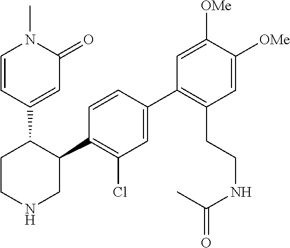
C1(C2=C(Cl)C=C(C3=C(CCNC(C)=O)C=C([OMe])C([OMe])=C3)C=C2)C(C2=CC(=O)N(C)C=C2)CCNC1
